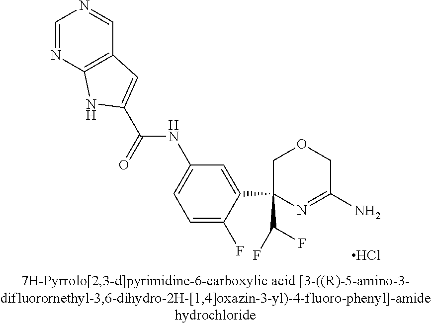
Cl.C1(C2(C(F)F)N=C(N)COC2)=CC(NC(=O)C2=CC3=C(N=CN=C3)N2)=CC=C1F
